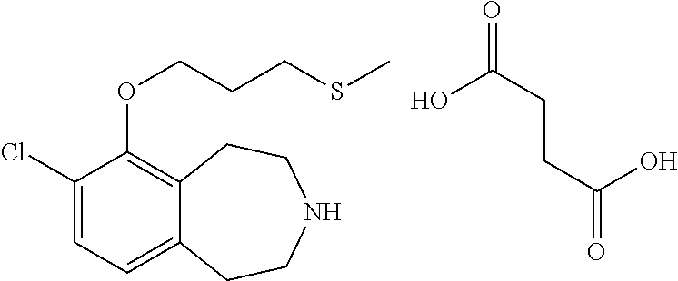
C1(Cl)=CC=C2C(=C1OCCCSC)CCNCC2.OC(CCC(O)=O)=O
